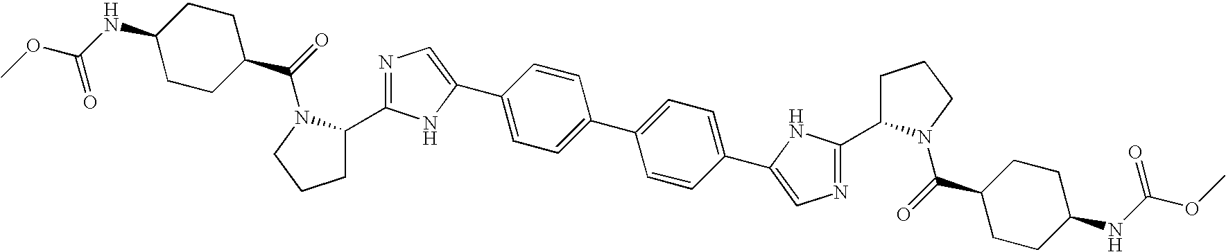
C1=C(C2=CN=C(C3CCCN3C(=O)C3CCC(NC(OC)=O)CC3)N2)C=CC(C2=CC=C(C3=CN=C(C4CCCN4C(C4CCC(NC(OC)=O)CC4)=O)N3)C=C2)=C1
